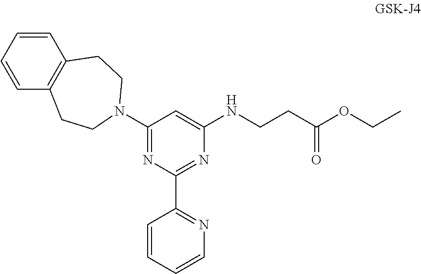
C1=CC2=C(C=C1)CCN(C1=NC(C3=NC=CC=C3)=NC(NCCC(OCC)=O)=C1)CC2
